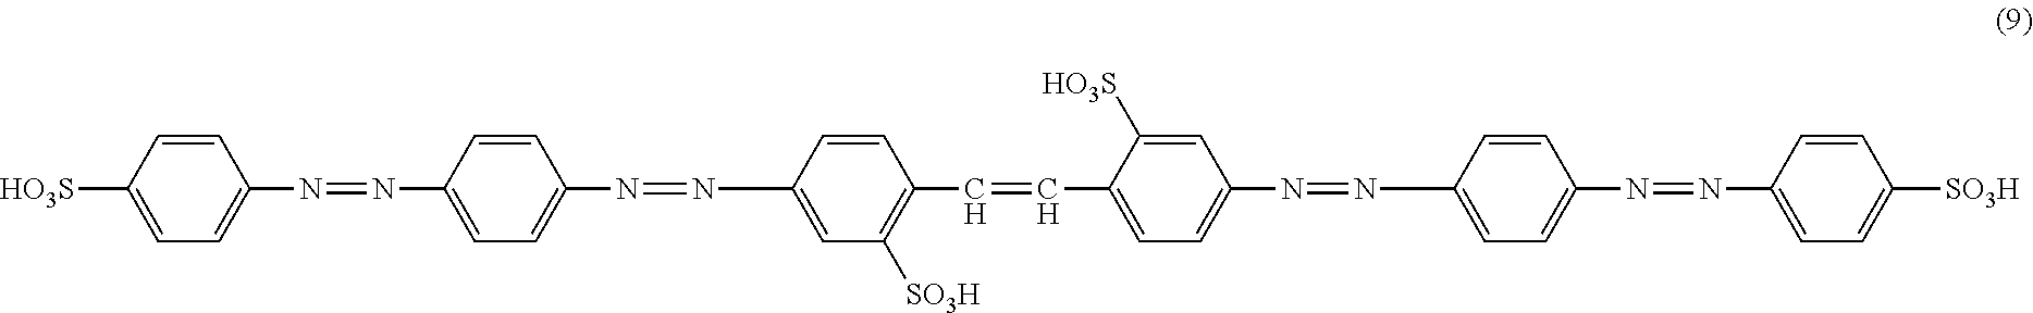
[HO3S]C1=CC=C(N=NC2=CC=C(N=NC3=CC([SO3H])=C(C=CC4=CC=C(N=NC5=CC=C(N=NC6=CC=C([SO3H])C=C6)C=C5)C=C4[HO3S])C=C3)C=C2)C=C1
